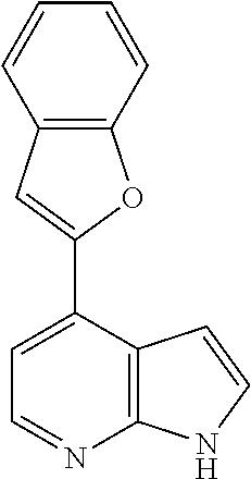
C1=C(C2=CC3=C(O2)C=CC=C3)C2=C(N=C1)NC=C2
